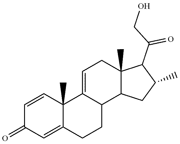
C12(C)C(=CC(=O)C=C1)CCC1C2=CCC2(C)C1CC(C)C2C(CO)=O
